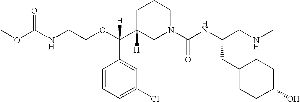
O=C(NCCOC(C1([H])CN(C(NC(CNC)CC2CCC(O)CC2)=O)CCC1)(C1=CC(Cl)=CC=C1)[H])OC
